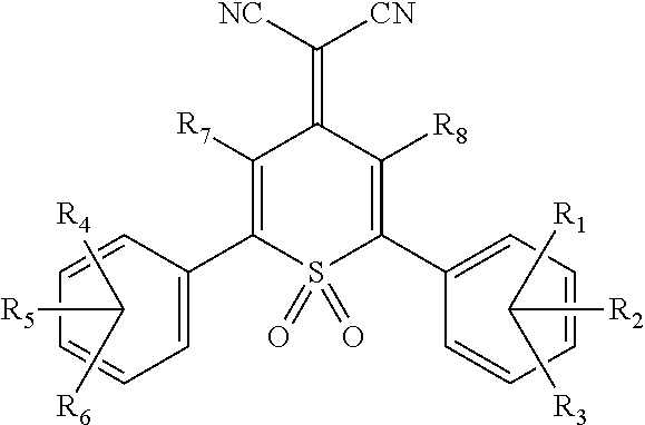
C1([R7])=C(C2=CC=CC=C2)S(=O)(=O)C(C2=CC=CC=C2)=C([R8])C1=C([NC])[CN].C([R2])([R1])[R3].C([R5])([R4])[R6]
